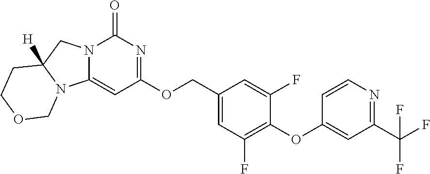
O(C1=C(F)C=C(COC2=NC(=O)N3C(=C2)N2C([H])(C3)CCOC2)C=C1F)C1=CC(C(F)(F)F)=NC=C1
